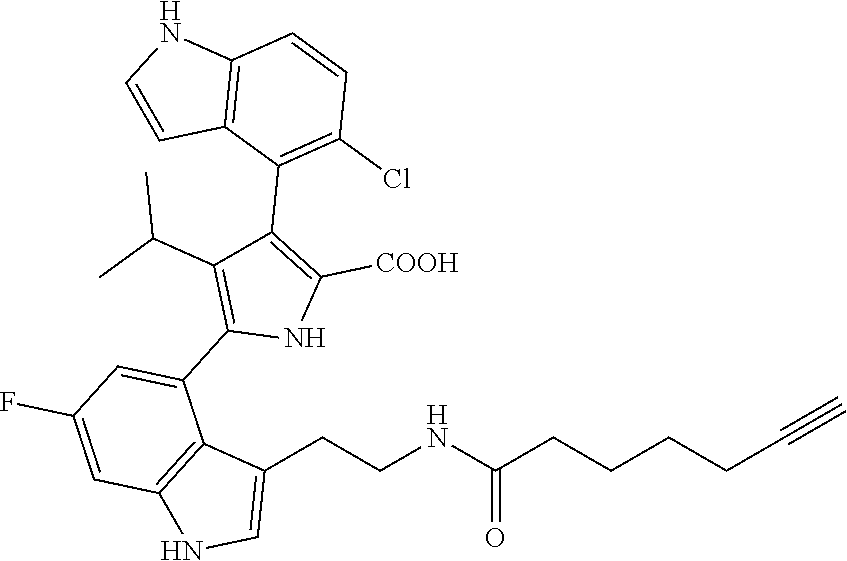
C1(CCNC(CCCCC#C)=O)=CNC2=C1C(C1=C(C(C)C)C(C3=C(Cl)C=CC4=C3C=CN4)=C([COOH])N1)=CC(F)=C2
